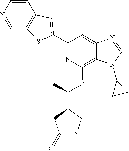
C1=CN=CC2=C1C=C(C1=NC(OC(C3CC(=O)NC3)C)=C3C(=C1)N=CN3C1CC1)S2
